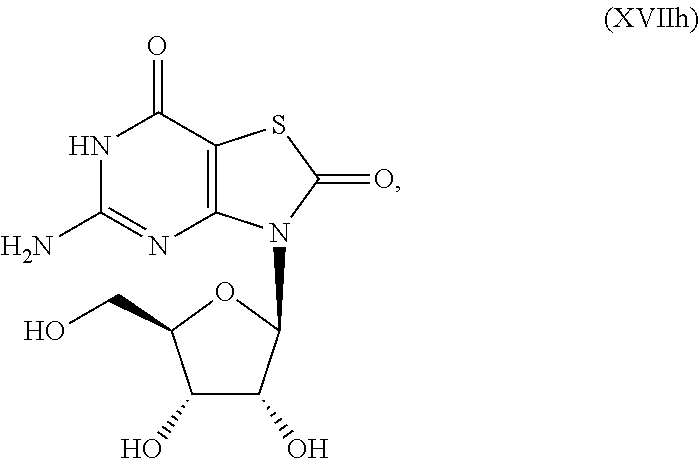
C12=C(N=C(N)NC1=O)N(C1C(O)C(O)C(CO)O1)C(=O)S2
